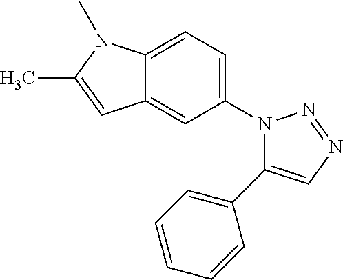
C12=CC=C(N3C(C4=CC=CC=C4)=CN=N3)C=C1C=C(C)N2C
